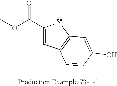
O(C(C1=CC2=C(N1)C=C(O)C=C2)=O)C
